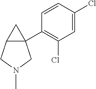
C12(C3=C(Cl)C=C(Cl)C=C3)C(CN(C)C1)C2
